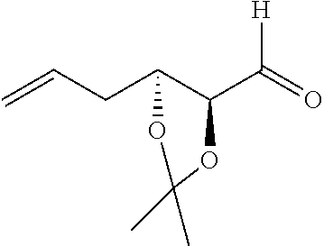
C=CCC1C(C(=O)[H])OC(C)(C)O1
